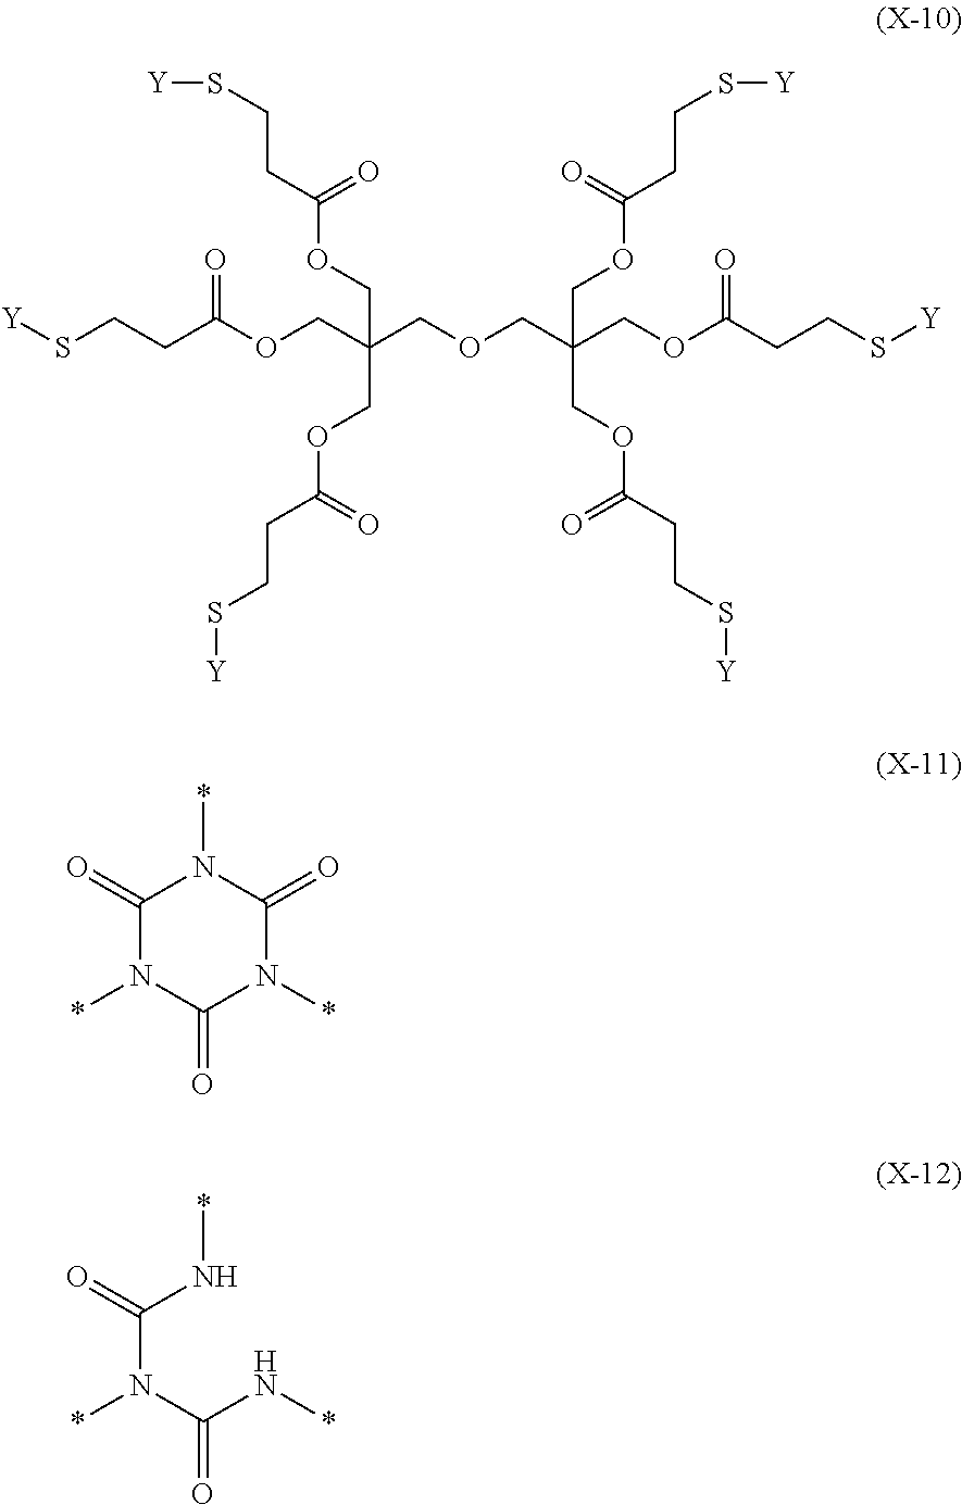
[Y]SCCC(OCC(COCC(COC(CCS[Y])=O)(COC(CCS[Y])=O)COC(CCS[Y])=O)(COC(CCS[Y])=O)COC(CCS[Y])=O)=O.C1(=O)N(*)C(=O)N(*)C(=O)N1*.C(N(C(N*)=O)*)(N*)=O
